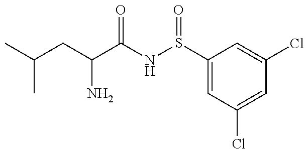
C(CC(N)C(=O)NS(=O)C1=CC(Cl)=CC(Cl)=C1)(C)C
